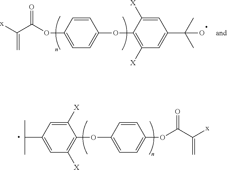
C1=C([X])C(OC2=CC=C(OC(C([x])=C)=O)C=C2)=C([X])C=C1C(C)C.C1=C([X])C(OC2=CC=C(OC(C([x])=C)=O)C=C2)=C([X])C=C1C(C)(C)O
